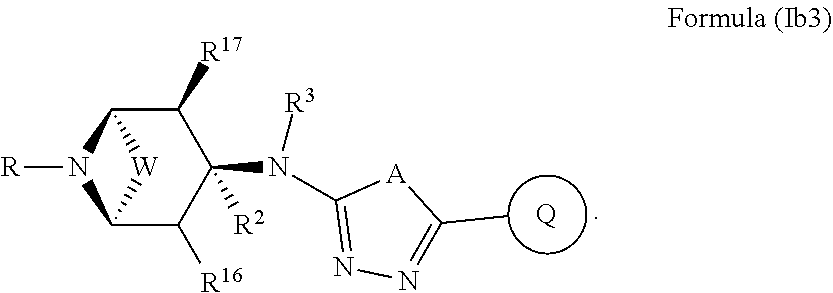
[Q].N(C1=NN=C(C)[A]1)(C1([R2])C([R17])C2N([R])C(C1[R16])[W]2)[R3]
